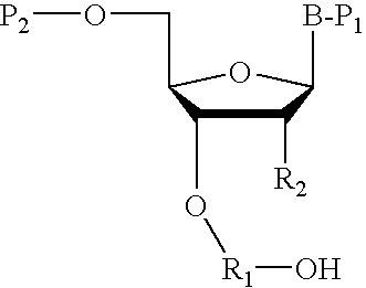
C1([R2])C(O[R1]O)C(CO[P2])OC1[B-P1]
